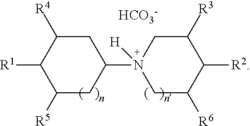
C1C([R4])C([R1])C([R5])CC1N1([H])CC([R6])C([R2])C([R3])C1.[HCO3-]
